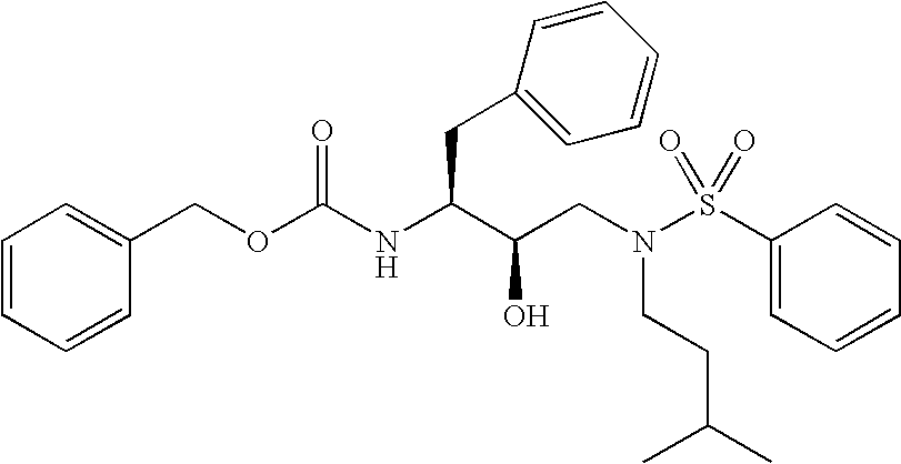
C(OC(NC(C(CN(S(C1=CC=CC=C1)(=O)=O)CCC(C)C)O)CC1=CC=CC=C1)=O)C1=CC=CC=C1
